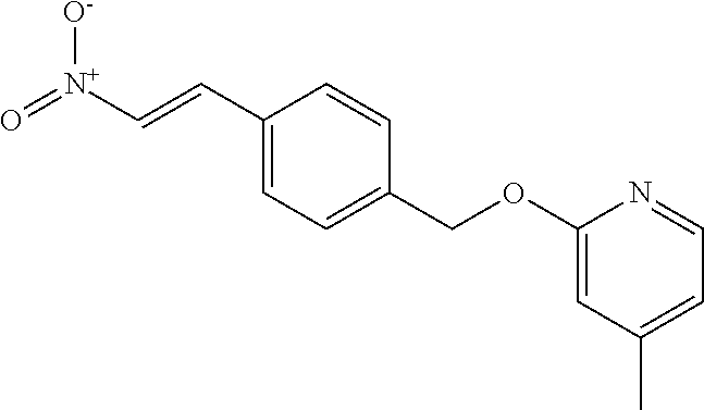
C1(C=C[N+]([O-])=O)=CC=C(COC2=CC(C)=CC=N2)C=C1
